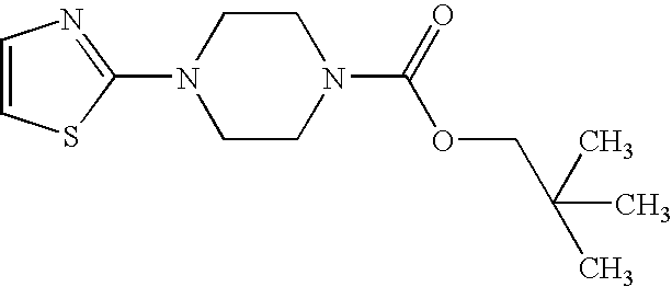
C1(N2CCN(C(=O)OCC(C)(C)C)CC2)=NC=CS1
